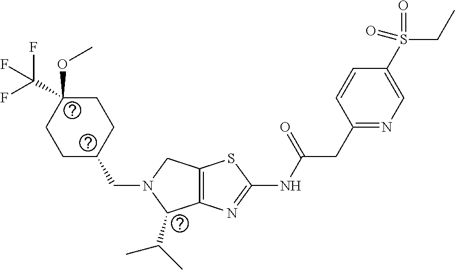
C1C(CN2C(C(C)C)C3=C(C2)SC(NC(CC2=NC=C(S(CC)(=O)=O)C=C2)=O)=N3)CCC(OC)(C(F)(F)F)C1
